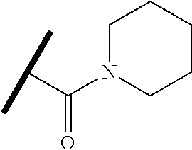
C(C(=O)N1CCCCC1)(C)C
